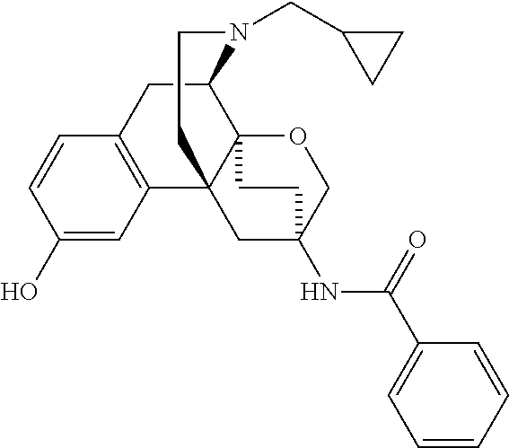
C1(O)=CC2=C(C=C1)CC1C34C2(CC(NC(C2=CC=CC=C2)=O)(CO3)CC4)CCN1CC1CC1
